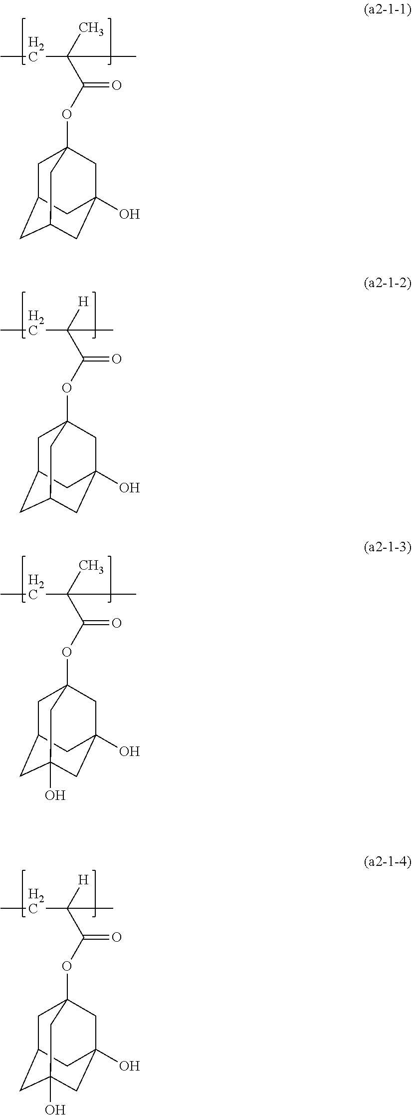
CCC(C(OC12CC3CC(CC(O)(C1)C3)C2)=O)(C)C.CCC(C(OC12CC3CC(CC(O)(C1)C3)C2)=O)([H])C.CCC(C(OC12CC3CC(O)(CC(O)(C1)C3)C2)=O)(C)C.CCC(C(OC12CC3CC(O)(CC(O)(C1)C3)C2)=O)([H])C
